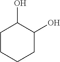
C1CCCC(O)C1O
